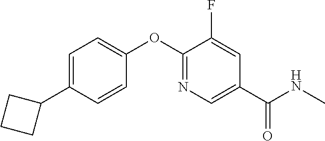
C1=C(C2CCC2)C=CC(OC2=NC=C(C(NC)=O)C=C2F)=C1
